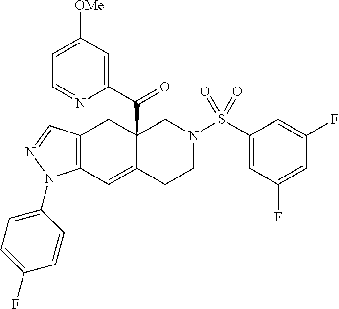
C12=C(C=C3C(C(=O)C4=CC([OMe])=CC=N4)(C1)CN(S(C1=CC(F)=CC(F)=C1)(=O)=O)CC3)N(C1=CC=C(F)C=C1)N=C2
